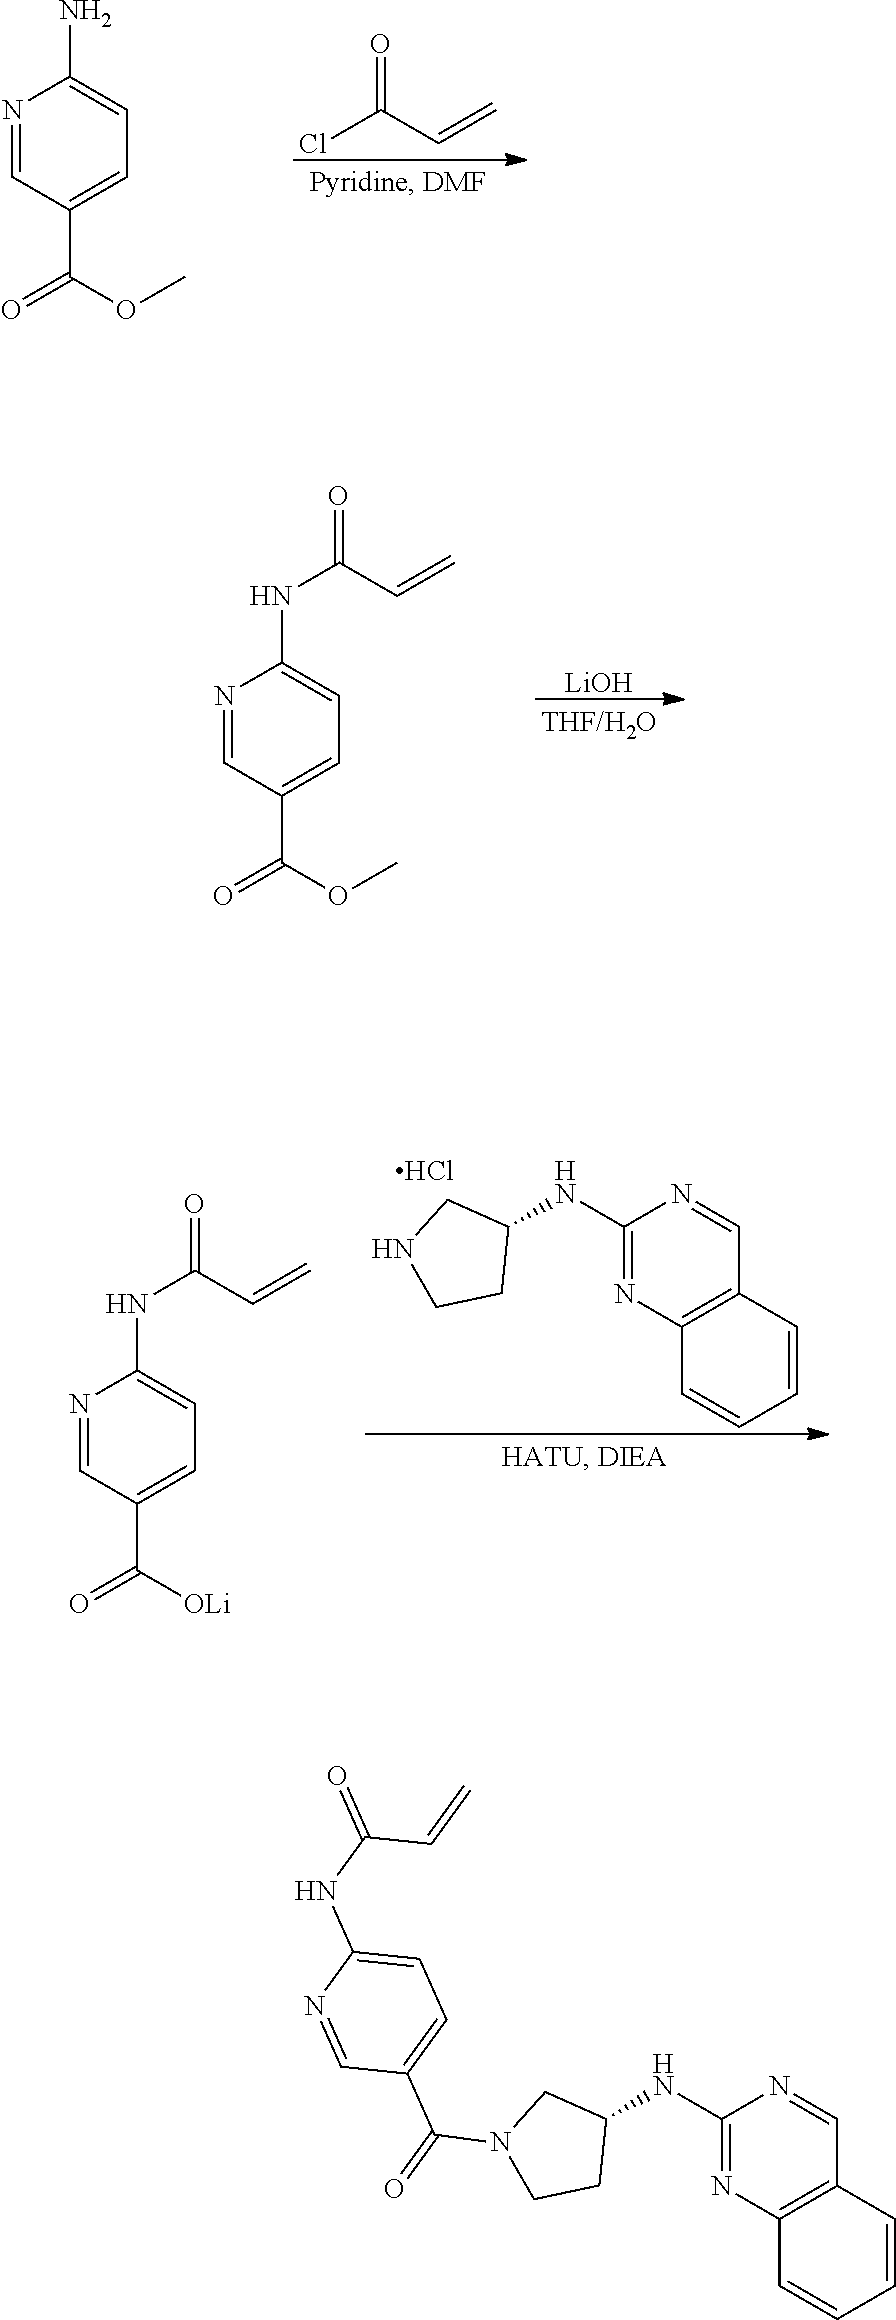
C1(NC2CN(C(=O)C3=CC=C(NC(=O)C=C)N=C3)CC2)=NC2=C(C=N1)C=CC=C2.N1=CC(C(=O)OC)=CC=C1N.ClC(C=C)=O.[LiOH].N1=CC(C(=O)OC)=CC=C1NC(=O)C=C.C1(NC2CNCC2)=NC2=C(C=N1)C=CC=C2.Cl.N1=CC(C(=O)[OLi])=CC=C1NC(=O)C=C
